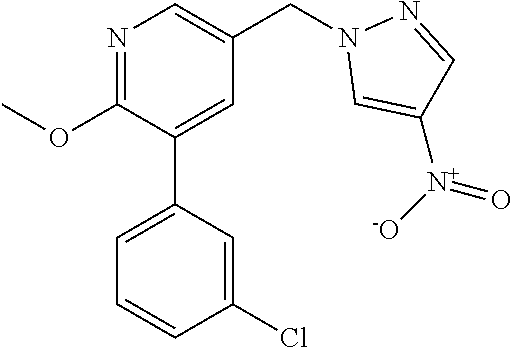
C1(OC)=NC=C(CN2C=C([N+]([-O])=O)C=N2)C=C1C1=CC=CC(Cl)=C1
